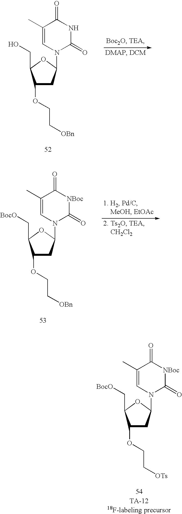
O1C(CO)C(OCC[OBn])CC1N1C(=O)NC(=O)C(C)=C1.O1C(C[BocO])C(OCC[OBn])CC1N1C(=O)[NBoc]C(=O)C(C)=C1.O1C(C[BocO])C(OCC[OTs])CC1N1C(=O)[NBoc]C(=O)C(C)=C1
